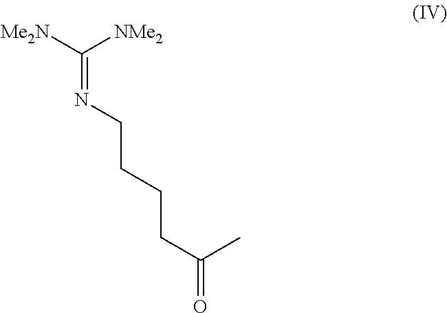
[Me2N]C([NMe2])=NCCCCC(C)=O
